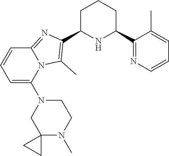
C1C(C2=C(C)N3C(=N2)C=CC=C3N2CC3(N(C)CC2)CC3)NC(C2=NC=CC=C2C)CC1
